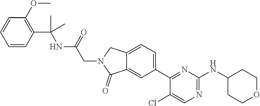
C12=CC=C(C3=NC(NC4CCOCC4)=NC=C3Cl)C=C1C(=O)N(CC(NC(C1=C(OC)C=CC=C1)(C)C)=O)C2
